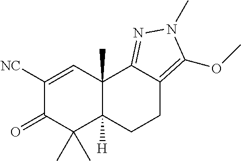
C1([NC])=CC2(C)C([H])(C(C)(C)C1=O)CCC1=C(OC)N(C)N=C21
